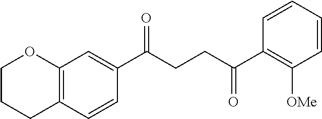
C12=C(C=CC(C(CCC(C3=C([OMe])C=CC=C3)=O)=O)=C1)CCCO2
